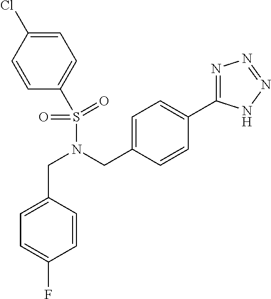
C1=CC(Cl)=CC=C1S(=O)(=O)N(CC1=CC=C(C2=NN=NN2)C=C1)CC1=CC=C(F)C=C1
